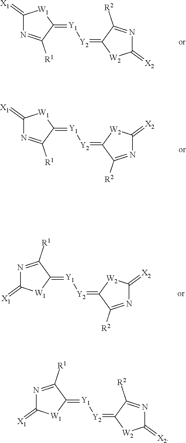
[W2]1C(=[X2])N=C([R2])C1=[Y2][Y1]=C1C([R1])=NC(=[X1])[W1]1.C1([R1])=NC(=[X1])[W1]C1=[Y1][Y2]=C1C([R2])=NC(=[X2])[W2]1.C1([R2])=NC(=[X2])[W2]C1=[Y2][Y1]=C1[W1]C(=[X1])N=C1[R1].N1=C([R2])C(=[Y2][Y1]=C2[W1]C(=[X1])N=C2[R1])[W2]C1=[X2]
